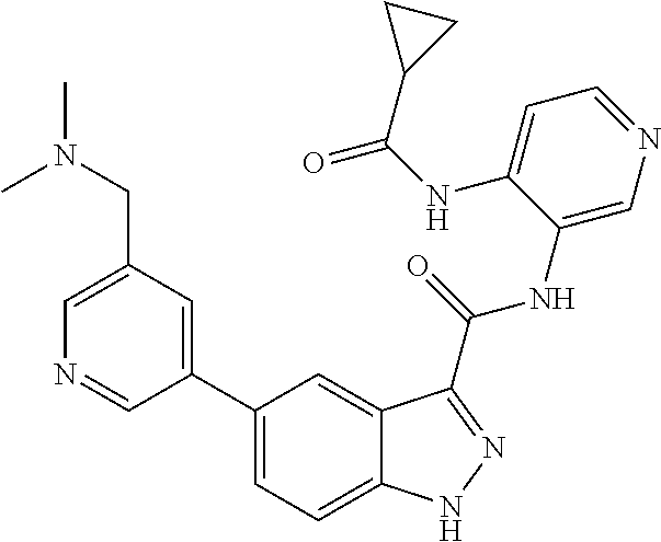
C1(CN(C)C)=CN=CC(C2=CC=C3C(=C2)C(C(NC2=CN=CC=C2NC(=O)C2CC2)=O)=NN3)=C1
